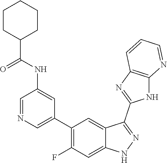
C1=NC=C(C2=C(F)C=C3C(=C2)C(C2=NC4=C(N2)N=CC=C4)=NN3)C=C1NC(=O)C1CCCCC1
